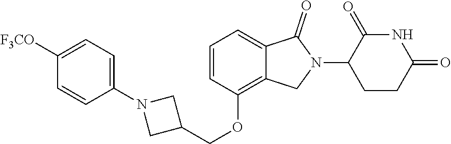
C1=CC(OCC2CN(C3=CC=C([F3CO])C=C3)C2)=C2C(=C1)C(=O)N(C1CCC(=O)NC1=O)C2
